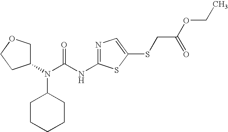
N1=C(NC(N(C2CCCCC2)C2COCC2)=O)SC(SCC(OCC)=O)=C1
